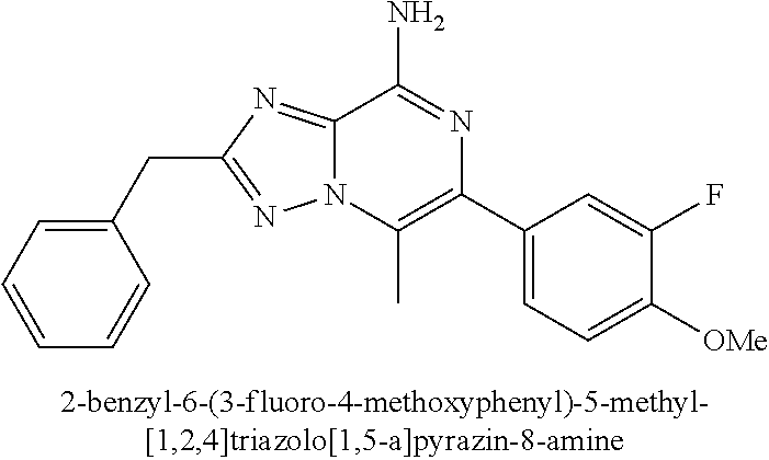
C12=NC(CC3=CC=CC=C3)=NN1C(C)=C(C1=CC=C([OMe])C(F)=C1)N=C2N
